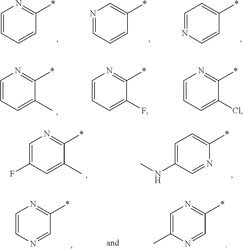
C1=CC=CC(*)=N1.N1=CC=CC(*)=C1.C1=NC=CC(*)=C1.C1=CC=C(C)C(*)=N1.C1=CC=C(F)C(*)=N1.C1=CC=C(Cl)C(*)=N1.C1=C(F)C=C(C)C(*)=N1.C1=C(NC)C=NC(*)=C1.C1=CN=CC(*)=N1.C1=C(C)N=CC(*)=N1
